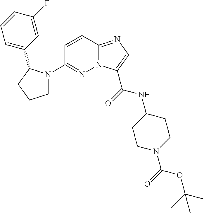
N12C(=NC=C1C(=O)NC1CCN(C(=O)OC(C)(C)C)CC1)C=CC(N1CCCC1C1=CC=CC(F)=C1)=N2
